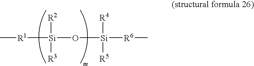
C[R1][Si](O[Si]([R6]C)([R4])[R5])([R2])[R3]
